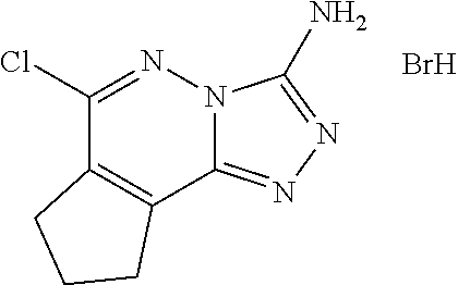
Br.N12C(=NN=C1N)C1=C(C(Cl)=N2)CCC1
